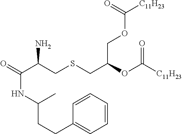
O=C(C(CSCC(OC([C11H23])=O)COC([C11H23])=O)N)NC(CCC1=CC=CC=C1)C
